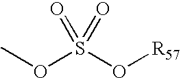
O(S(O[R57])(=O)=O)C
